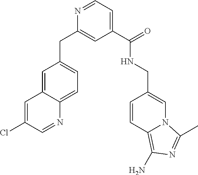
C1=C2C(=CC=C1CC1=CC(C(=O)NCC3=CN4C(=C(N)N=C4C)C=C3)=CC=N1)N=CC(Cl)=C2
